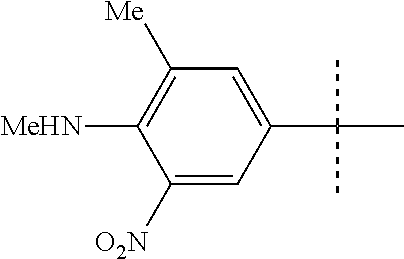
C1(C(C)(C)C)=CC([Me])=C([MeHN])C([O2N])=C1
